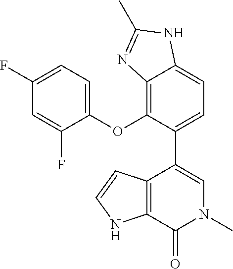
C1(F)=CC=C(OC2=C3C(=CC=C2C2=CN(C)C(=O)C4=C2C=CN4)NC(C)=N3)C(F)=C1
